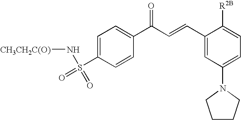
C1=C(S(=O)(N[CH3CH2C(O)])=O)C=CC(C(C=CC2=CC(N3CCCC3)=CC=C2[R2B])=O)=C1
